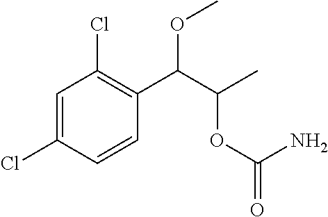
C1=CC(C(C(C)OC(=O)N)OC)=C(Cl)C=C1Cl
